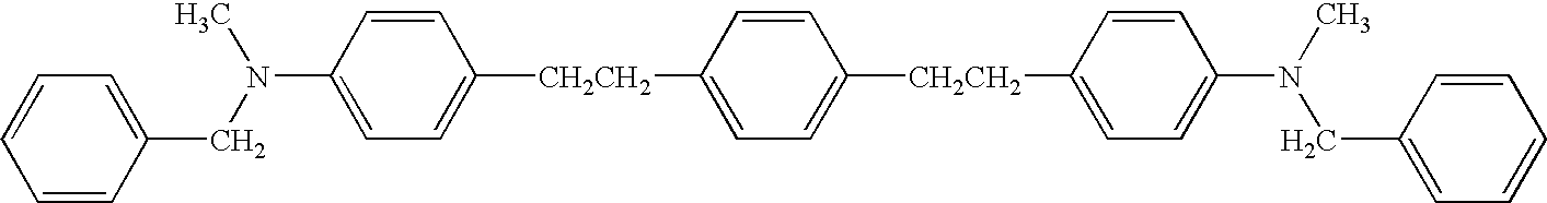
C1=CC(N(C)CC2=CC=CC=C2)=CC=C1[CH2CH2]C1=CC=C([CH2CH2]C2=CC=C(N(C)CC3=CC=CC=C3)C=C2)C=C1
